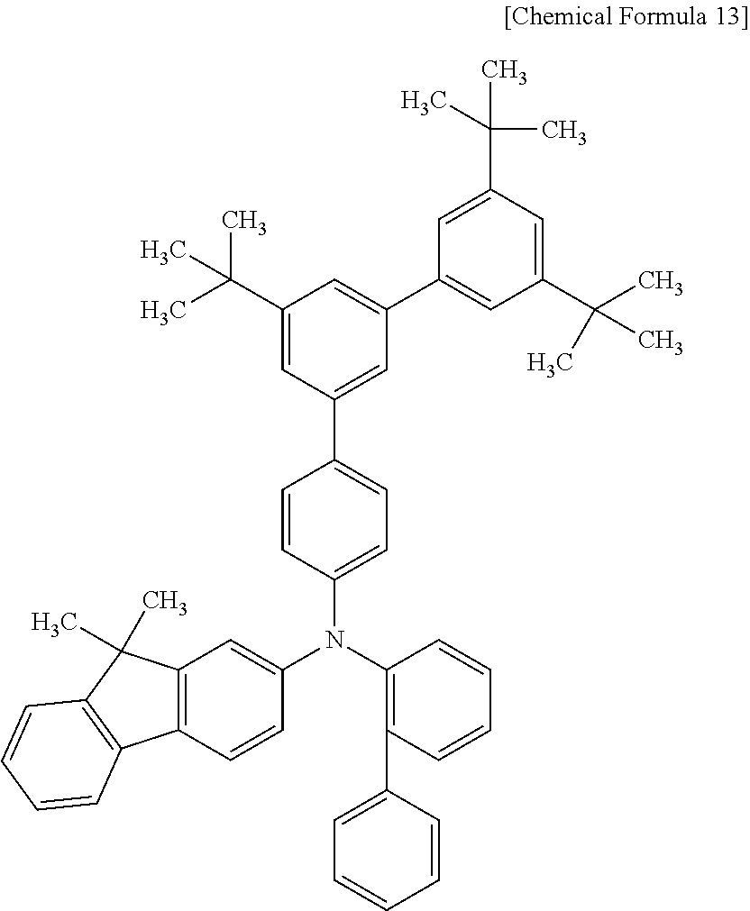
C1(C(C)(C)C)=CC(C(C)(C)C)=CC(C2=CC(C(C)(C)C)=CC(C3=CC=C(N(C4=C(C5=CC=CC=C5)C=CC=C4)C4=CC5=C(C=C4)C4=C(C5(C)C)C=CC=C4)C=C3)=C2)=C1
